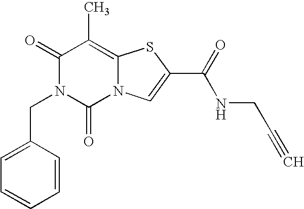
C1(=O)N(CC2=CC=CC=C2)C(=O)N2C(=C1C)SC(C(=O)NCC#C)=C2
